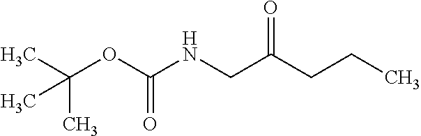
C(OC(NCC(CCC)=O)=O)(C)(C)C
